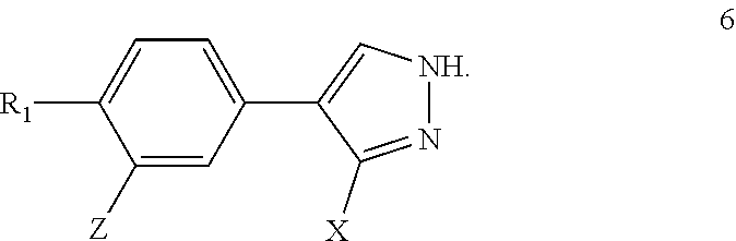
C1=C([R1])C([Z])=CC(C2=C[NH]N=C2[X])=C1
